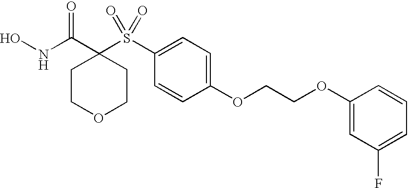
N(C(C1(S(C2=CC=C(OCCOC3=CC(F)=CC=C3)C=C2)(=O)=O)CCOCC1)=O)O
